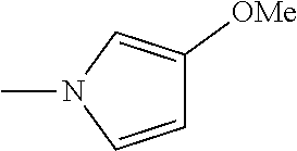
C1=CN(C)C=C1[OMe]
